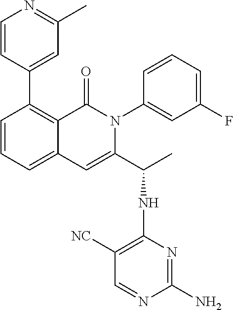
C1(C2=CC(C)=NC=C2)=C2C(=CC=C1)C=C(C(C)NC1=C([NC])C=NC(N)=N1)N(C1=CC(F)=CC=C1)C2=O
